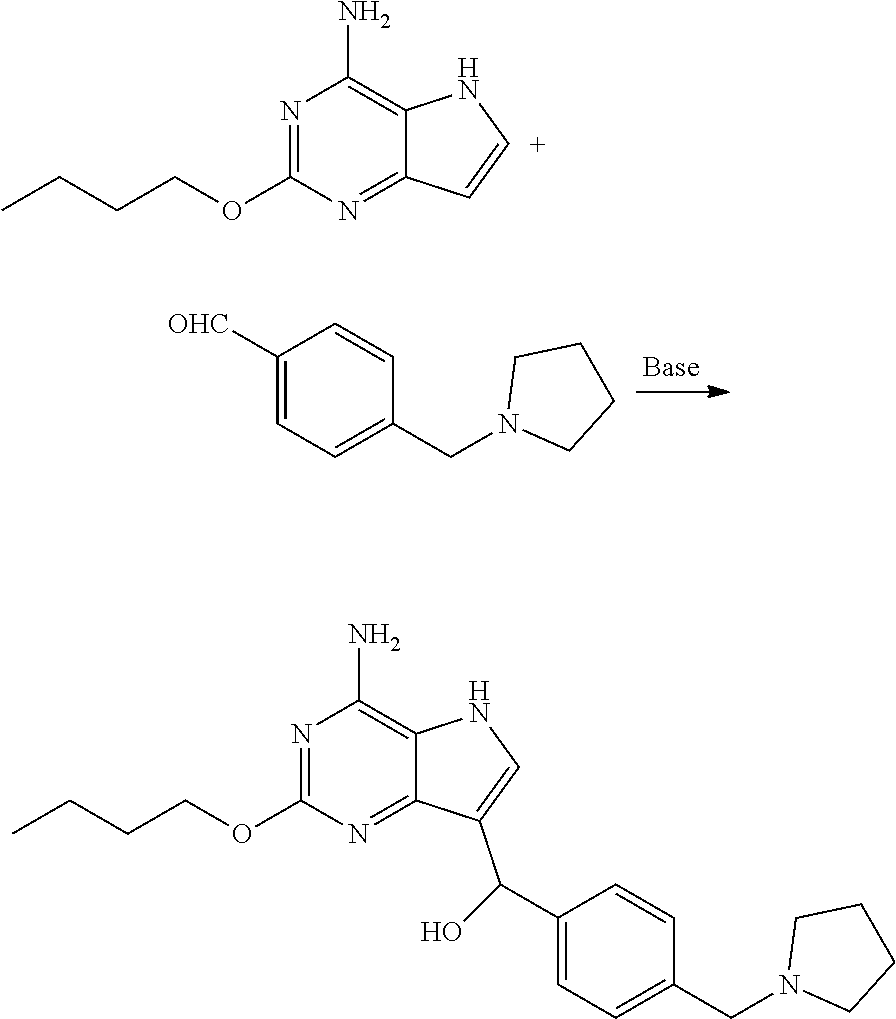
N1=C(OCCCC)N=C2C(=C1N)NC=C2C(C1=CC=C(CN2CCCC2)C=C1)O.C1([OHC])=CC=C(CN2CCCC2)C=C1.N1=C(OCCCC)N=C2C(=C1N)N[C+]=C2
